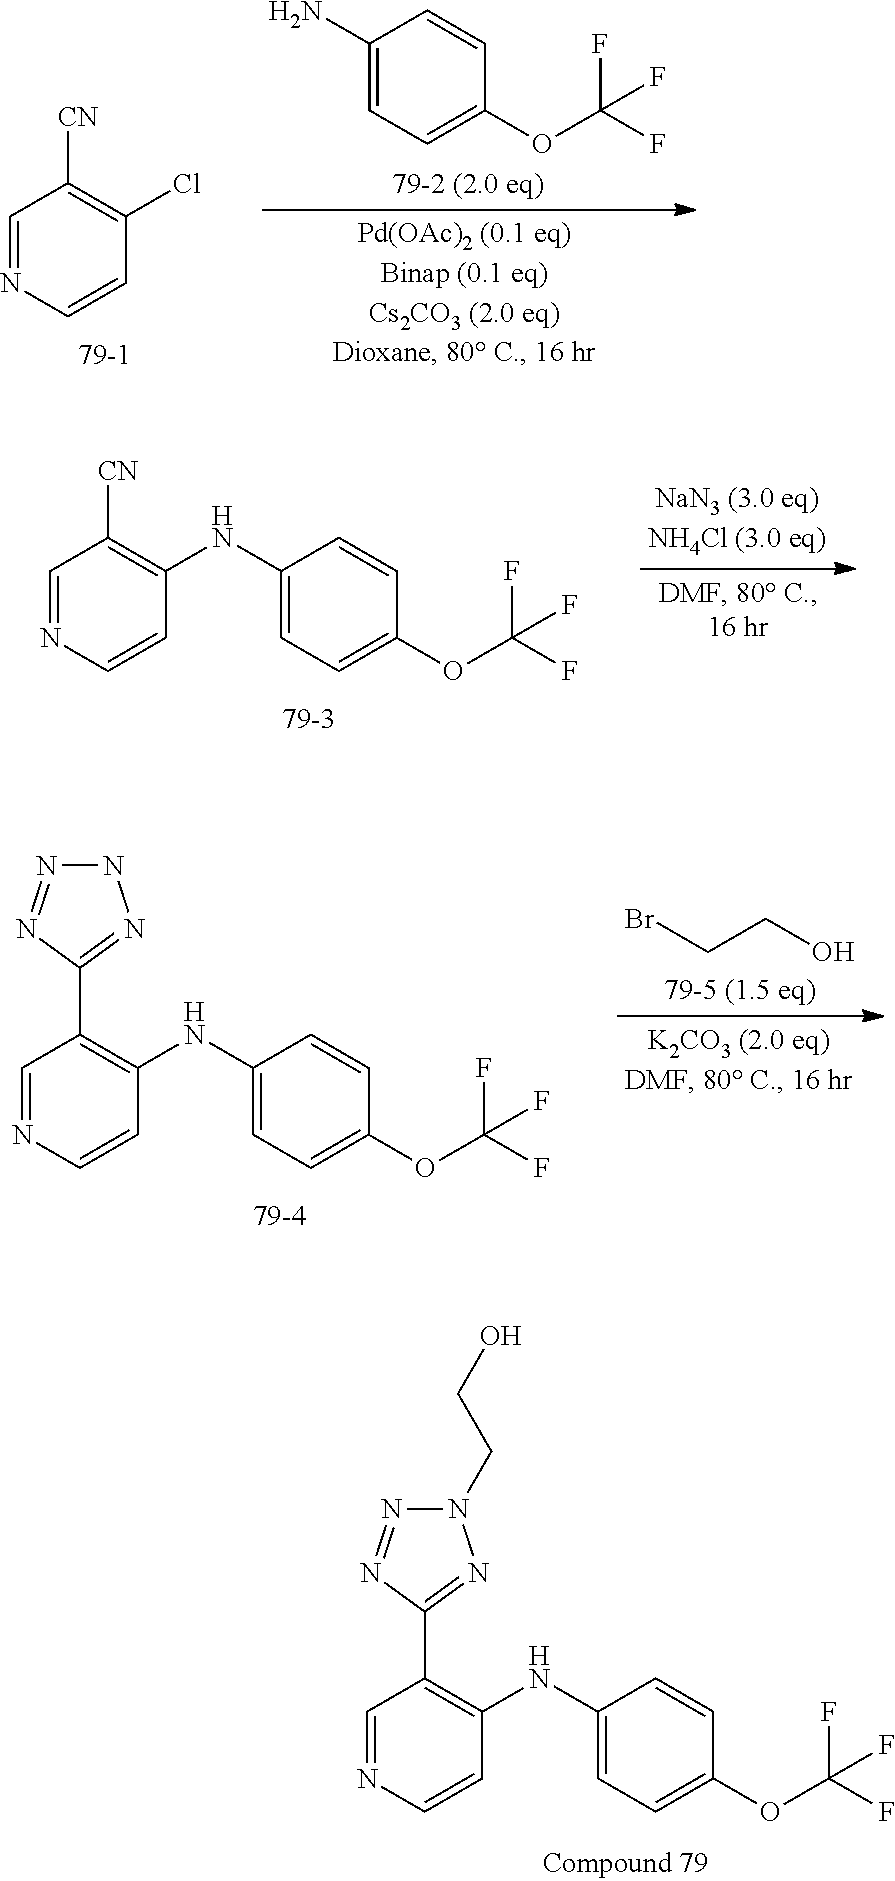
C1=NC=CC(Cl)=C1[CN].C1(N)=CC=C(OC(F)(F)F)C=C1.C1=NC=CC(NC2=CC=C(OC(F)(F)F)C=C2)=C1[CN].BrCCO.C1=NC=CC(NC2=CC=C(OC(F)(F)F)C=C2)=C1C1=NNN=N1.C1=NC=CC(NC2=CC=C(OC(F)(F)F)C=C2)=C1C1=NN(CCO)N=N1
